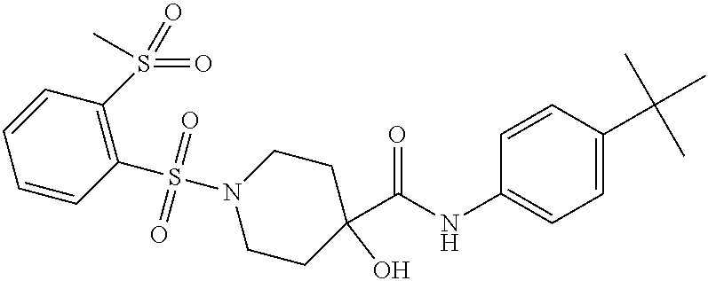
C1=CC(C(C)(C)C)=CC=C1NC(C1(O)CCN(S(C2=C(S(=O)(=O)C)C=CC=C2)(=O)=O)CC1)=O
